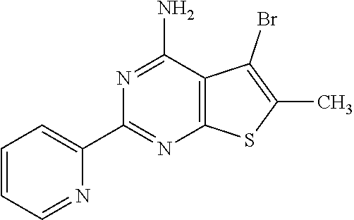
N1=C(N)C2=C(N=C1C1=CC=CC=N1)SC(C)=C2Br
